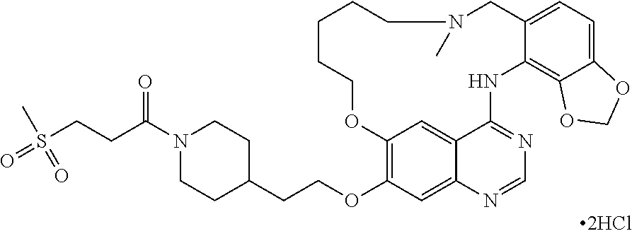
C1(CCOC2=C3C=C4C(=C2)N=CN=C4NC2=C4C(=CC=C2CN(C)CCCCCO3)OCO4)CCN(C(CCS(=O)(C)=O)=O)CC1
